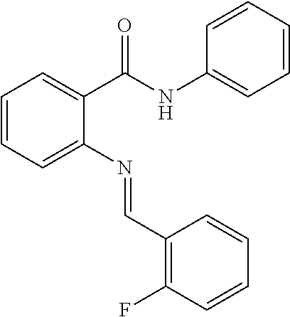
C1=CC=C(N=CC2=C(F)C=CC=C2)C(C(NC2=CC=CC=C2)=O)=C1
